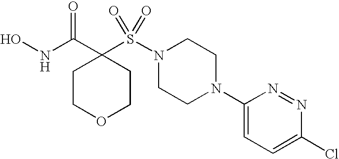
ONC(C1(S(N2CCN(C3=CC=C(Cl)N=N3)CC2)(=O)=O)CCOCC1)=O
